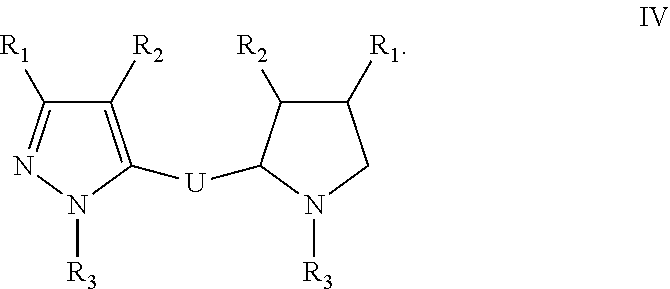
C1([R2])=C([U]C2C([R2])C([R1])CN2[R3])N([R3])N=C1[R1]
